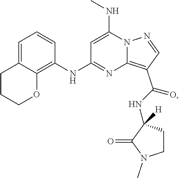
N12N=CC(C(NC3([H])CCN(C)C3=O)=O)=C1N=C(NC1=C3C(=CC=C1)CCCO3)C=C2NC
